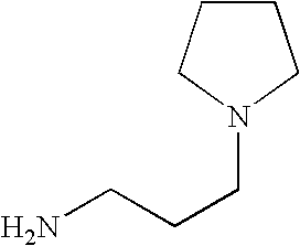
C1CCN(CCCN)C1
